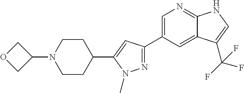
N1=C(C2=CN=C3C(=C2)C(C(F)(F)F)=CN3)C=C(C2CCN(C3COC3)CC2)N1C
